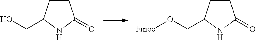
C1CC(CO)NC1=O.C1CC(CO[Fmoc])NC1=O
